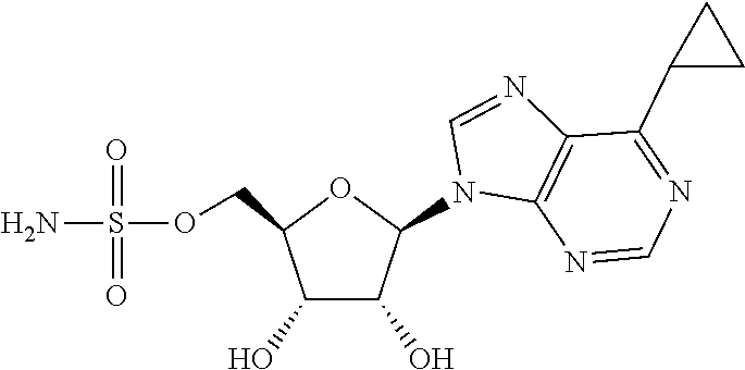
C1(C2CC2)=NC=NC2=C1N=CN2C1OC(COS(N)(=O)=O)C(O)C1O
